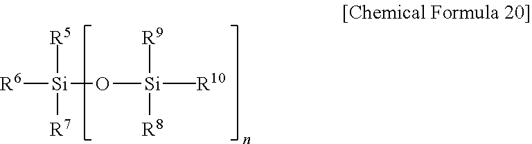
[R6][Si](O[Si]([R10])(C)([R8])[R9])([R5])[R7]
